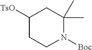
C1([TsO])CCN([Boc])C(C)(C)C1
